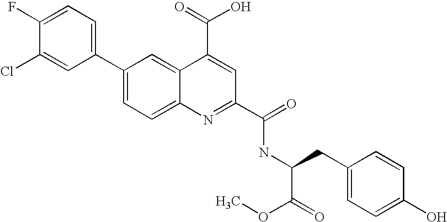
C1=C(F)C(Cl)=CC(C2=CC=C3C(=C2)C(C(=O)O)=CC(C(=O)NC(C(=O)OC)CC2=CC=C(O)C=C2)=N3)=C1
